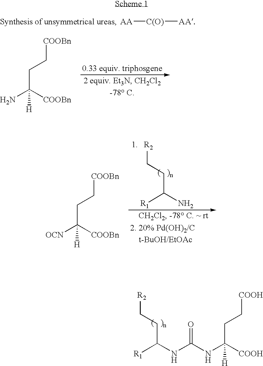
[R1]C(N)CC[R2].[OCN]C([COOBn])(CC[COOBn])[H].[R1]C(NC(NC([COOH])(CC[COOH])[H])=O)CC[R2].[AA][C(O)][AA].NC([COOBn])(CC[COOBn])[H]
